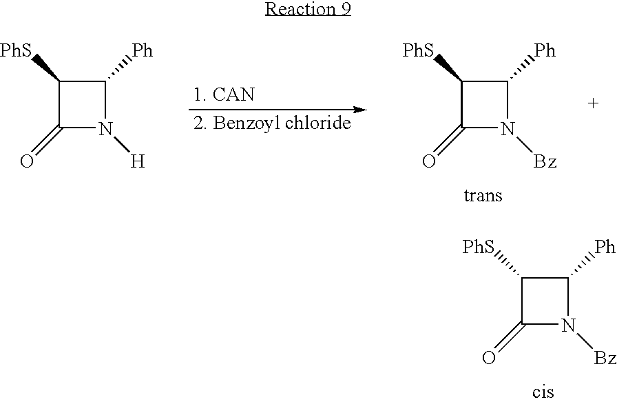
C1([PhS])C(=O)N([Bz])C1[Ph].C1([PhS])C(=O)N([Bz])C1[Ph].C1([PhS])C(=O)N([H])C1[Ph]
